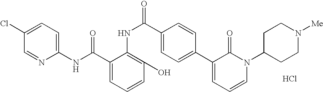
C1(NC(C2=CC=CC(O)=C2NC(C2=CC=C(C3=CC=CN(C4CCN([Me])CC4)C3=O)C=C2)=O)=O)=CC=C(Cl)C=N1.Cl
